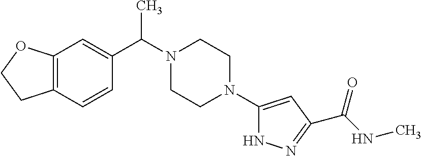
C12=C(C=C(C(N3CCN(C4=CC(C(NC)=O)=NN4)CC3)C)C=C1)OCC2
